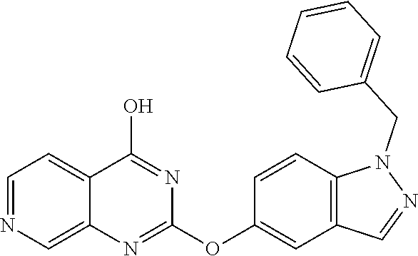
C1=CC2=C(C=C1OC1=NC3=CN=CC=C3C(O)=N1)C=NN2CC1=CC=CC=C1
